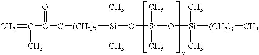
C=C(C(C[(CH2)3][Si](O[Si](O[Si]([(CH2)3]C)(C)C)(C)C)(C)C)=O)C
